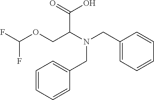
C1=CC=CC(CN(CC2=CC=CC=C2)C(COC(F)F)C(=O)O)=C1
